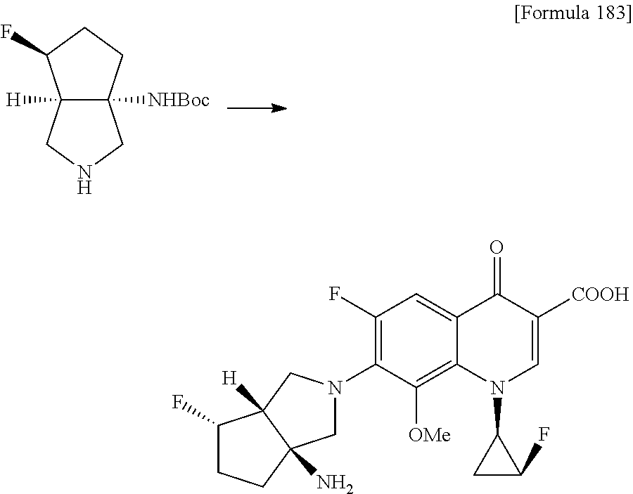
C12([H])C([NHBoc])(CCC1F)CNC2.C1N(C2=C(F)C=C3C(=C2[OMe])N(C2CC2F)C=C([COOH])C3=O)CC2([H])C1(N)CCC2F
